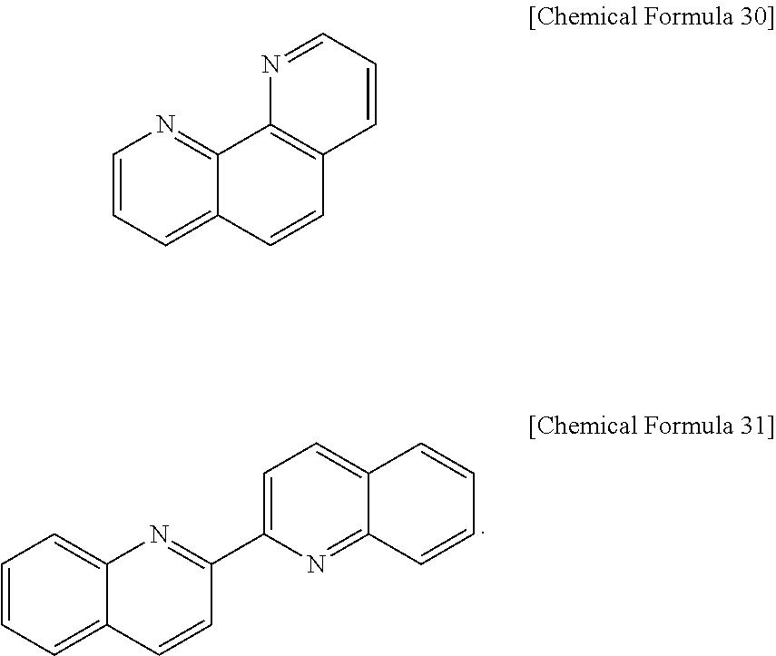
C1=CC=C2C(=C1)N=C(C1=CC=C3C(=N1)C=CC=C3)C=C2.C1=CC=C2C(=N1)C1=C(C=C2)C=CC=N1
